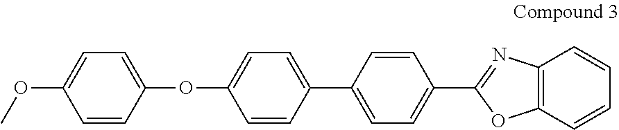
C1=CC(OC2=CC=C(C3=CC=C(C4=NC5=C(C=CC=C5)O4)C=C3)C=C2)=CC=C1OC
